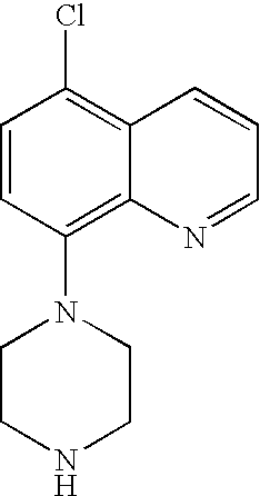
C1=CC(N2CCNCC2)=C2C(=C1Cl)C=CC=N2
